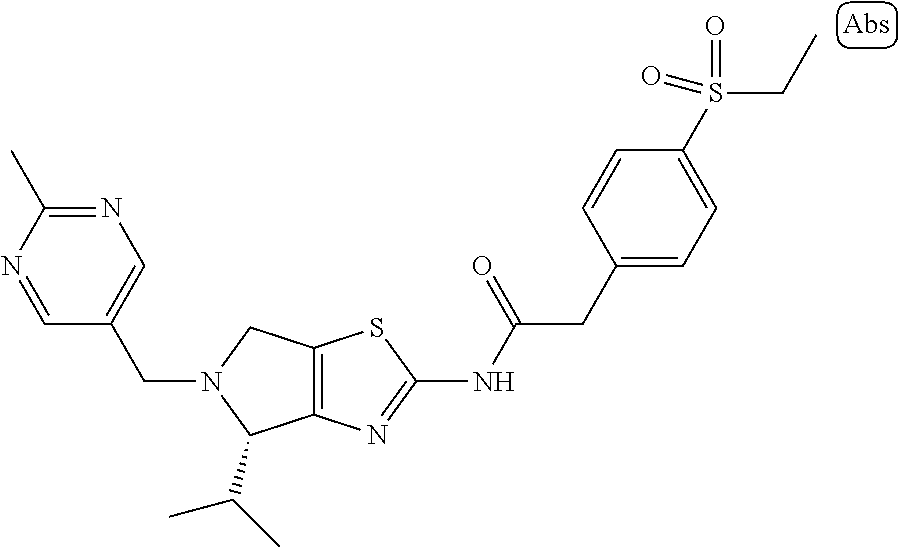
C12=C(N=C(NC(CC3=CC=C(S(=O)(=O)CC)C=C3)=O)S1)C(C(C)C)N(CC1=CN=C(C)N=C1)C2
